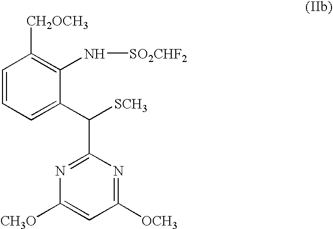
C1=CC=C(C([SCH3])C2=NC([CH3O])=CC([OCH3])=N2)C(N[SO2CHF2])=C1[CH2OCH3]
